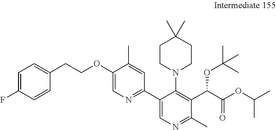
C1=C(F)C=CC(CCOC2=CN=C(C3=CN=C(C)C(C(C(OC(C)C)=O)OC(C)(C)C)=C3N3CCC(C)(C)CC3)C=C2C)=C1
